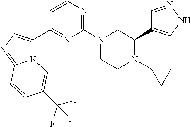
N12C(C3=NC(N4CCN(C5CC5)C(C5=CNN=C5)C4)=NC=C3)=CN=C1C=CC(C(F)(F)F)=C2
